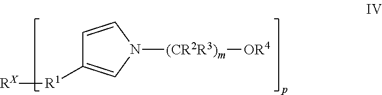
C1=CN([(CR2R3)m][OR4])C=C1[R1][RX]
